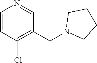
C1=CC(Cl)=C(CN2CCCC2)C=N1
